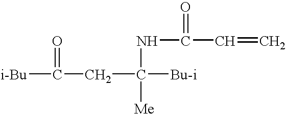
C=CC(NC([Bu-i])(CC([i-Bu])=O)[Me])=O
